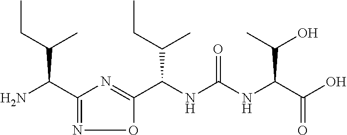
C(NC(NC(C(O)=O)C(O)C)=O)(C1=NC(C(N)C(CC)C)=NO1)C(CC)C
